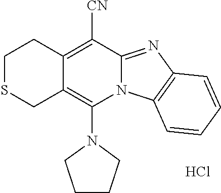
Cl.N1(C2=C3C(=C([CN])C4=NC5=C(N24)C=CC=C5)CCSC3)CCCC1
